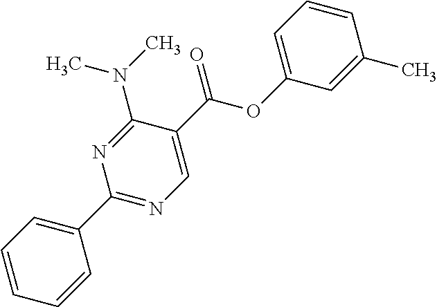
C1=CC=C(C2=NC=C(C(OC3=CC=CC(C)=C3)=O)C(N(C)C)=N2)C=C1
